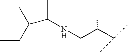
N(CC(C(C)C)C)C(C(C)CC)C
